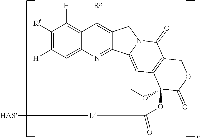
C1([Rf])=C([H])C=C2C(=C1[H])C([Rg])=C1C(=N2)C2=CC3=C(C(=O)N2C1)COC(=O)C3(OC(=O)[L][HAS])OC
